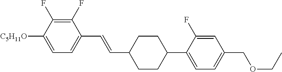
C1(F)=C(F)C([C5H11O])=CC=C1C=CC1CCC(C2=CC=C(COCC)C=C2F)CC1
